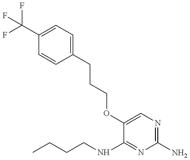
C1(C(F)(F)F)=CC=C(CCCOC2=CN=C(N)N=C2NCCCC)C=C1
